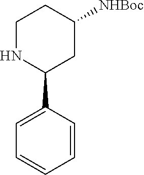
N1C(C2=CC=CC=C2)CC([NHBoc])CC1
